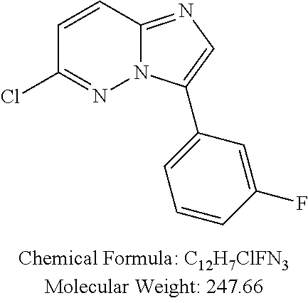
C1=CC(F)=CC(C2=CN=C3N2N=C(Cl)C=C3)=C1
